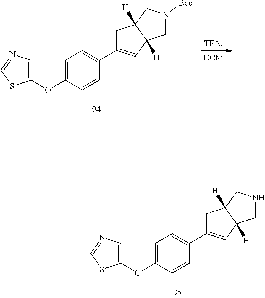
C1C(C2=CC=C(OC3=CN=CS3)C=C2)=CC2([H])C1([H])CN([Boc])C2.C1C(C2=CC=C(OC3=CN=CS3)C=C2)=CC2([H])C1([H])CNC2
